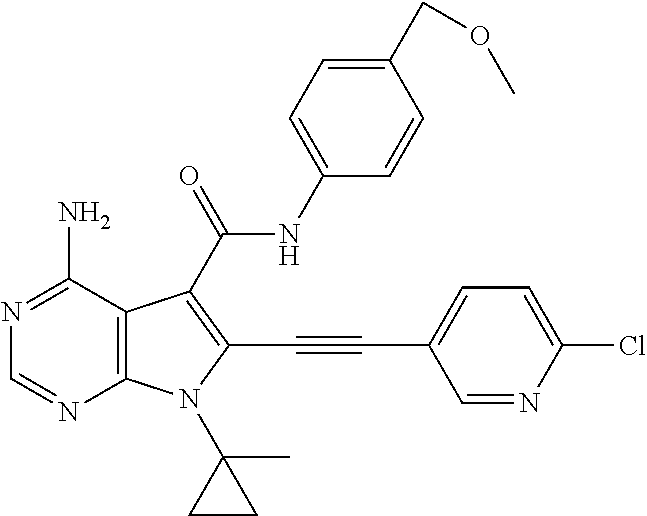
N1=C(N)C2=C(N=C1)N(C1(C)CC1)C(C#CC1=CC=C(Cl)N=C1)=C2C(NC1=CC=C(COC)C=C1)=O
